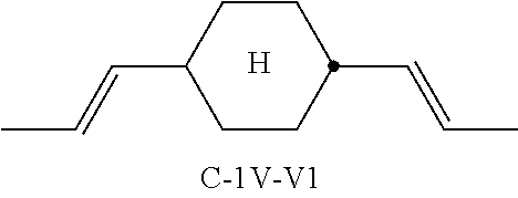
C(C)=CC1CCC(C=CC)CC1.[H]
